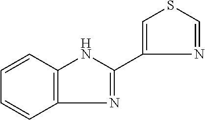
N1=C(C2=CSC=N2)NC2=C1C=CC=C2
